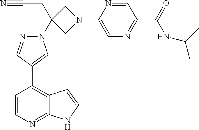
C1=CN=C2C(=C1C1=CN(C3(CC#N)CN(C4=CN=C(C(NC(C)C)=O)C=N4)C3)N=C1)C=CN2
